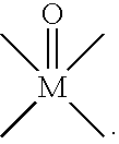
C[M](C)(C)(C)=O
